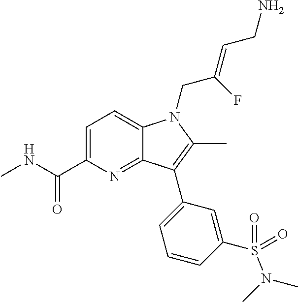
C1=C(C(NC)=O)N=C2C(=C1)N(CC(=CCN)F)C(C)=C2C1=CC=CC(S(N(C)C)(=O)=O)=C1
